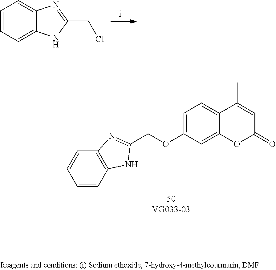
C12=C(C=CC=C1)NC(COC1=CC=C3C(=C1)OC(=O)C=C3C)=N2.C1=CC=C2C(=C1)N=C(CCl)N2
